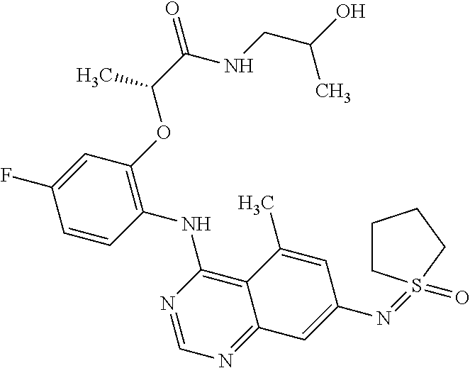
C1=CC(NC2=C3C(=NC=N2)C=C(N=S2(=O)CCCC2)C=C3C)=C(OC(C(=O)NCC(O)C)C)C=C1F
